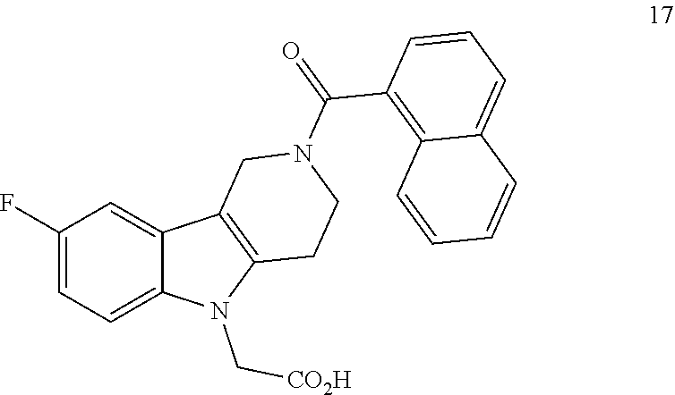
C1(F)=CC=C2C(=C1)C1=C(N2C[CO2H])CCN(C(=O)C2=C3C(=CC=C2)C=CC=C3)C1
